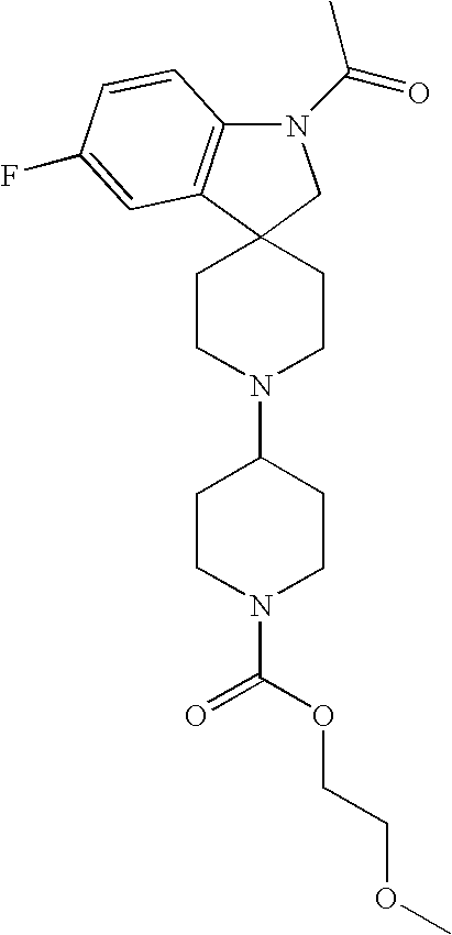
N1(C(=O)C)C2=C(C3(C1)CCN(C1CCN(C(=O)OCCOC)CC1)CC3)C=C(F)C=C2
